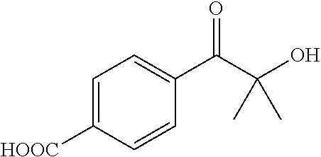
C1=C([HOOC])C=CC(C(C(C)(O)C)=O)=C1
